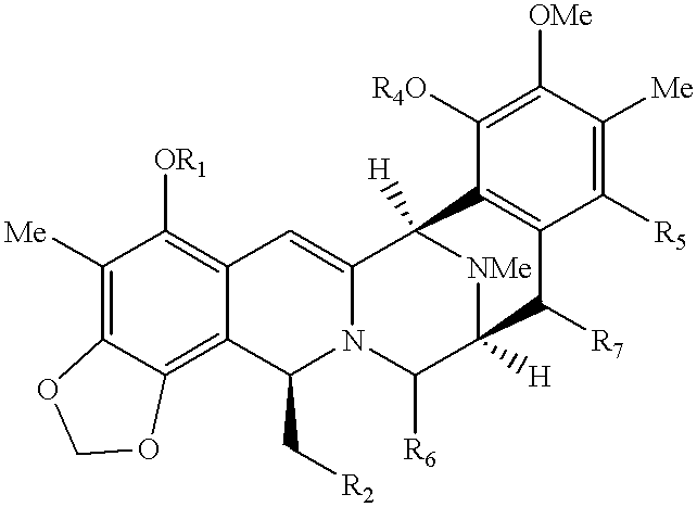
C1([Me])=C2C(=C3C(=C1[OR1])C=C1N(C3C[R2])C([R6])C3([H])[NMe]C1([H])C1=C(C3[R7])C([R5])=C([Me])C([OMe])=C1[R4O])OCO2
